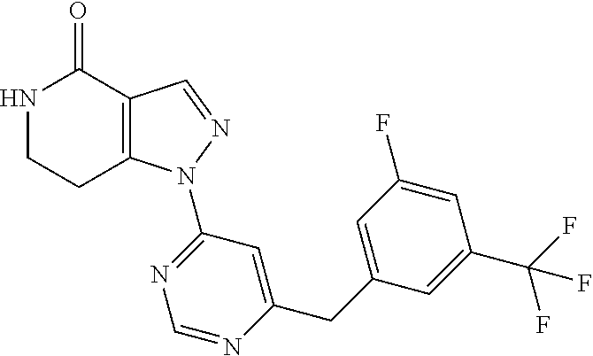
C12=C(C=NN1C1=NC=NC(CC3=CC(F)=CC(C(F)(F)F)=C3)=C1)C(=O)NCC2
